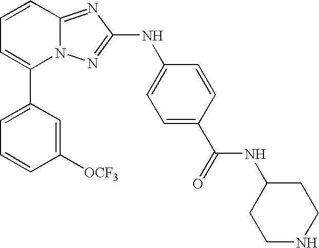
C1(C2=CC=CC3=NC(NC4=CC=C(C(NC5CCNCC5)=O)C=C4)=NN23)=CC=CC([OCF3])=C1
